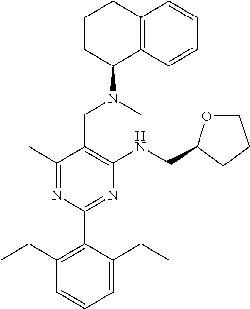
C1(C)=NC(C2=C(CC)C=CC=C2CC)=NC(NCC2OCCC2)=C1CN(C)C1C2=C(CCC1)C=CC=C2
